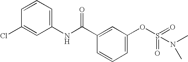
C1=CC=C(NC(C2=CC(OS(=O)(N(C)C)=O)=CC=C2)=O)C=C1Cl
